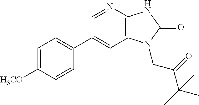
C12=C(N=CC(C3=CC=C([H3CO])C=C3)=C1)NC(=O)N2CC(=O)C(C)(C)C
